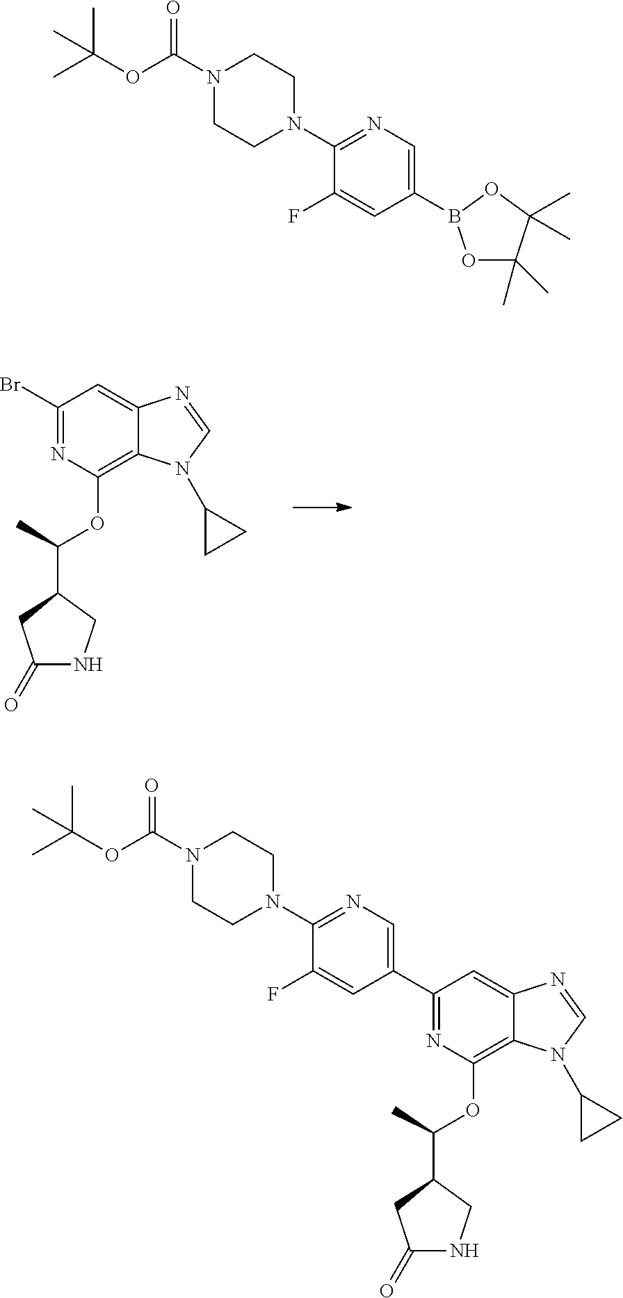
C1(Br)=NC(OC(C2CNC(=O)C2)C)=C2C(=C1)N=CN2C1CC1.N1(C(OC(C)(C)C)=O)CCN(C2=NC=C(B3OC(C)(C)C(C)(C)O3)C=C2F)CC1.C1(C2=CN=C(N3CCN(C(OC(C)(C)C)=O)CC3)C(F)=C2)=NC(OC(C2CNC(=O)C2)C)=C2C(=C1)N=CN2C1CC1
